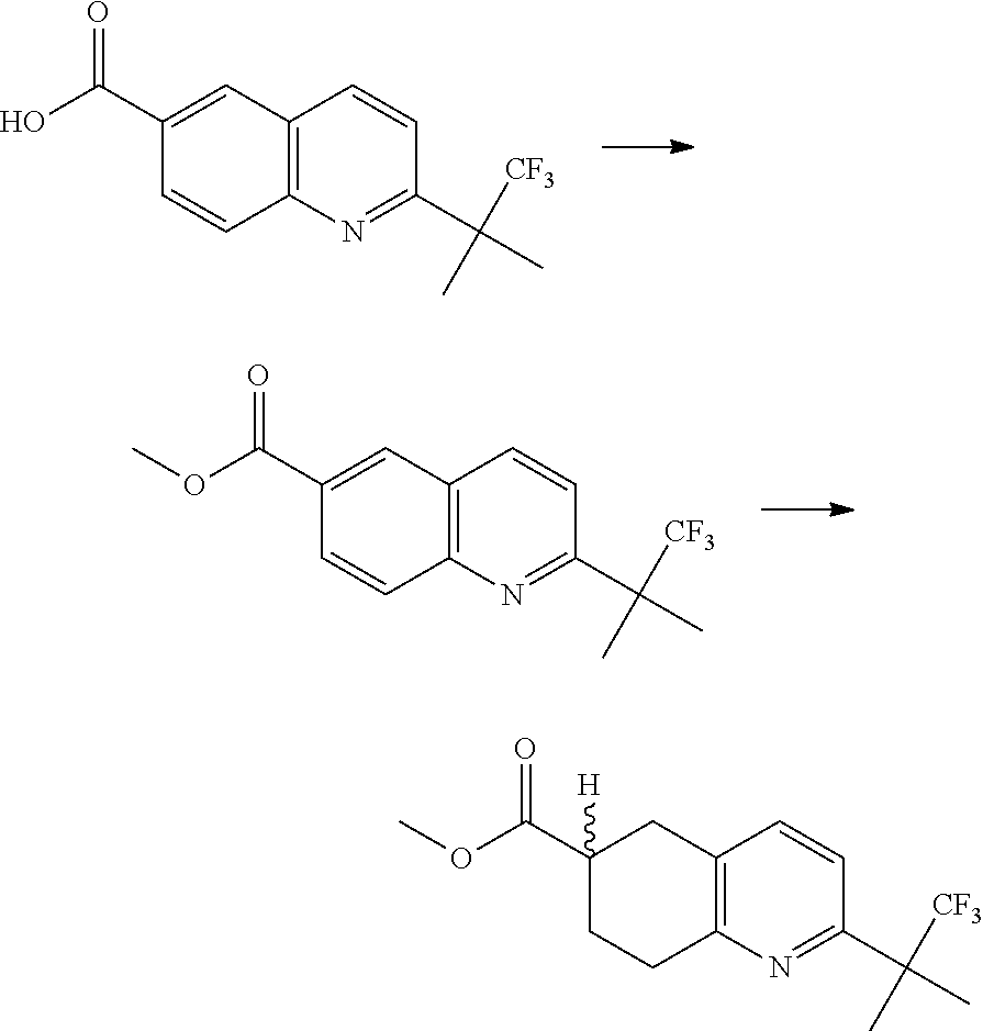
OC(C1=CC2=C(C=C1)N=C(C(C)(C)[CF3])C=C2)=O.O(C(C1=CC2=C(C=C1)N=C(C(C)(C)[CF3])C=C2)=O)C.O(C(C1([H])CCC2=C(C1)C=CC(C(C)(C)[CF3])=N2)=O)C
